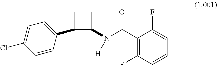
C1(C2=CC=C(Cl)C=C2)C(N(C(C2=C(F)C=CC=C2F)=O)[H])CC1
